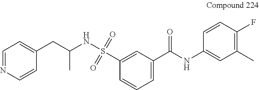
C1(C(NC2=CC(C)=C(F)C=C2)=O)=CC=CC(S(NC(CC2=CC=NC=C2)C)(=O)=O)=C1
